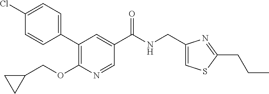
C1(Cl)=CC=C(C2=C(OCC3CC3)N=CC(C(NCC3=CSC(CCC)=N3)=O)=C2)C=C1
